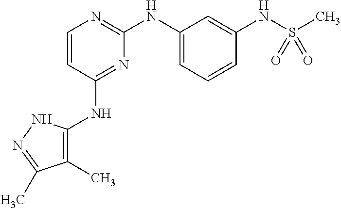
C1=CC(NC2=C(C)C(C)=NN2)=NC(NC2=CC=CC(NS(C)(=O)=O)=C2)=N1
